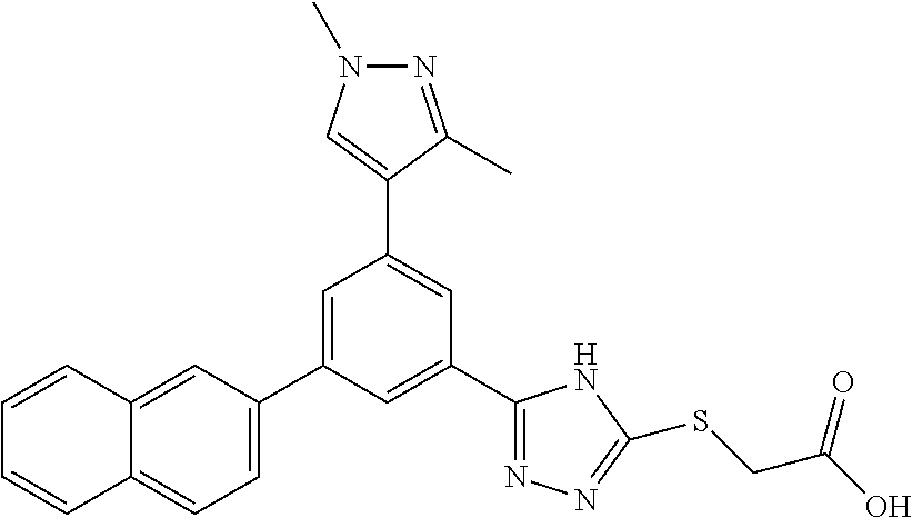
C1(C2=NN=C(SCC(O)=O)N2)=CC(C2=CC=C3C(=C2)C=CC=C3)=CC(C2=CN(C)N=C2C)=C1
